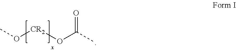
CO[CR2]OC(C)=O
